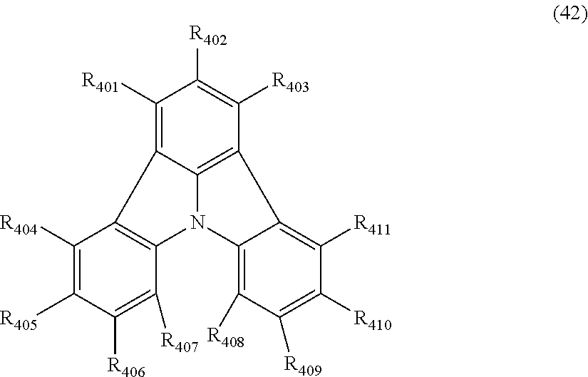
C1([R401])=C2C3=C(C([R403])=C1[R402])C1=C([R411])C([R410])=C([R409])C([R408])=C1N3C1=C2C([R404])=C([R405])C([R406])=C1[R407]
